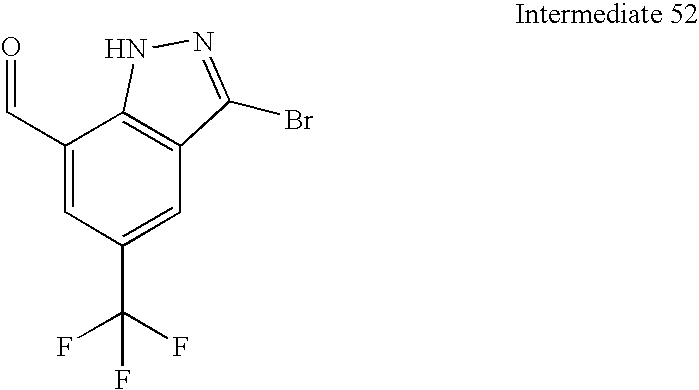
C1(C=O)=CC(C(F)(F)F)=CC2=C1NN=C2Br
